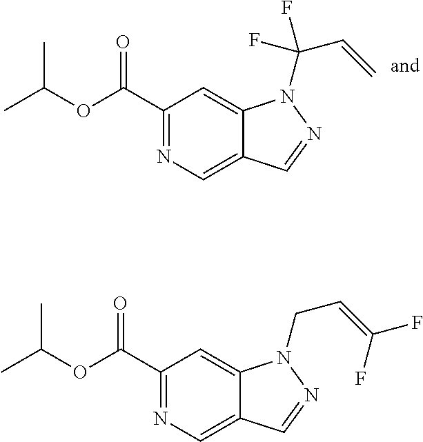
C12=CC(C(OC(C)C)=O)=NC=C1C=NN2C(C=C)(F)F.C12=CC(C(OC(C)C)=O)=NC=C1C=NN2CC=C(F)F
